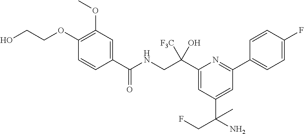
C1(C(NCC(C2=CC(C(CF)(N)C)=CC(C3=CC=C(F)C=C3)=N2)([F3C])O)=O)=CC(OC)=C(OCCO)C=C1
